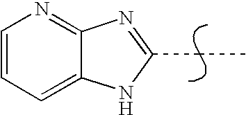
C1(CC)=NC2=NC=CC=C2N1
